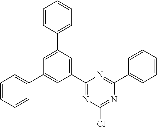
C1(C2=CC(C3=CC=CC=C3)=CC(C3=CC=CC=C3)=C2)=NC(Cl)=NC(C2=CC=CC=C2)=N1
